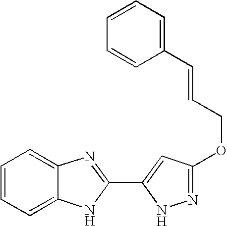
C1=C2C(=CC=C1)N=C(C1=CC(OCC=CC3=CC=CC=C3)=NN1)N2
